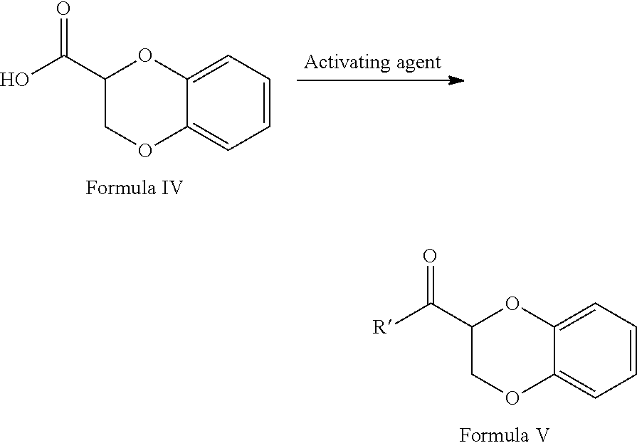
C1=C2C(=CC=C1)OCC(C(O)=O)O2.C1=C2C(=CC=C1)OCC(C([R])=O)O2
